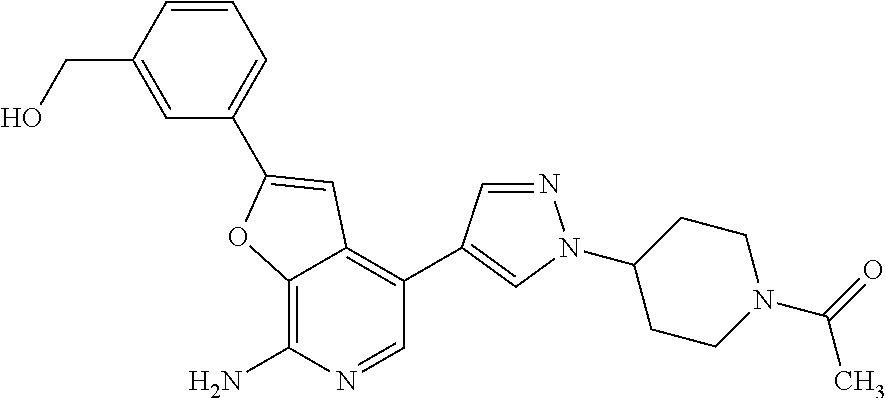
C12=C(N)N=CC(C3=CN(C4CCN(C(=O)C)CC4)N=C3)=C1C=C(C1=CC=CC(CO)=C1)O2
